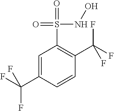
C1=C(C(F)(F)F)C=CC(C(F)(F)F)=C1S(NO)(=O)=O
